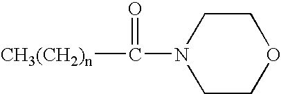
[CH3(CH2)n]C(=O)N1CCOCC1
